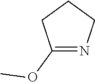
C1(OC)=NCCC1
